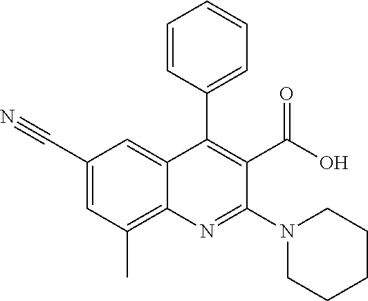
C1=CC(C2=C(C(O)=O)C(N3CCCCC3)=NC3=C(C)C=C(C#N)C=C23)=CC=C1
